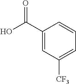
O=C(C1=CC([CF3])=CC=C1)O
